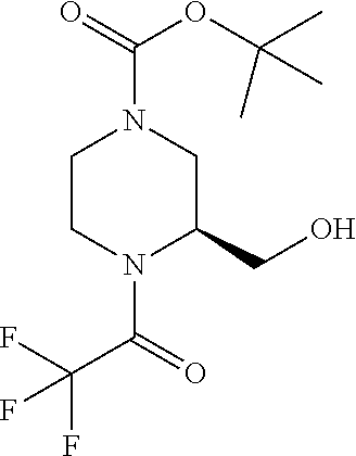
C1CN(C(C(F)(F)F)=O)C(CO)CN1C(=O)OC(C)(C)C
